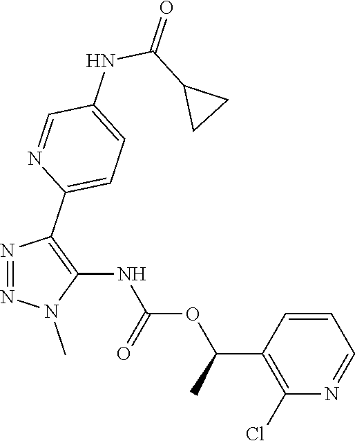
C1=NC(Cl)=C(C(C)OC(NC2=C(C3=CC=C(NC(C4CC4)=O)C=N3)N=NN2C)=O)C=C1
